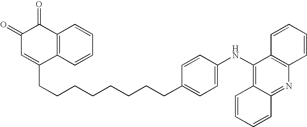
C(CCCCCCCC1=CC=C(NC2=C3C(=NC4=C2C=CC=C4)C=CC=C3)C=C1)C1=CC(=O)C(=O)C2=C1C=CC=C2
